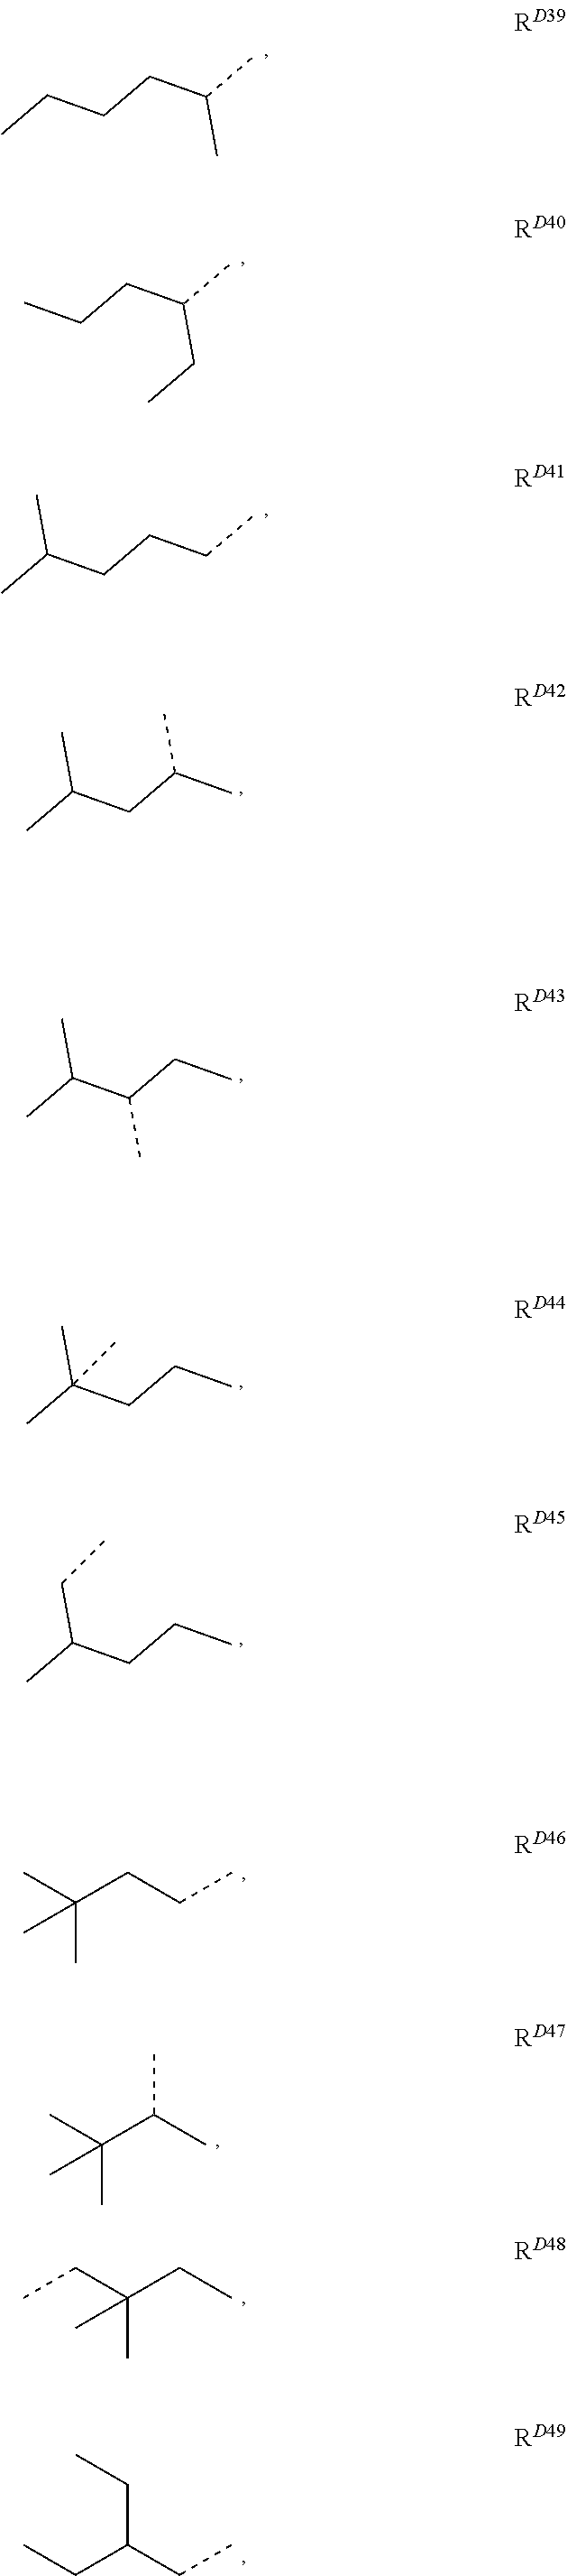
CCCCC(C)C.CCCC(C)CC.C(CCCC)(C)C.C(CC(C)C)(C)C.C(C(CC)C)(C)C.C(CCC)(C)(C)C.C(CCC)(C)CC.C(CC)C(C)(C)C.C(C)(C(C)(C)C)C.CCC(CC)(C)C.CCC(CC)CC
